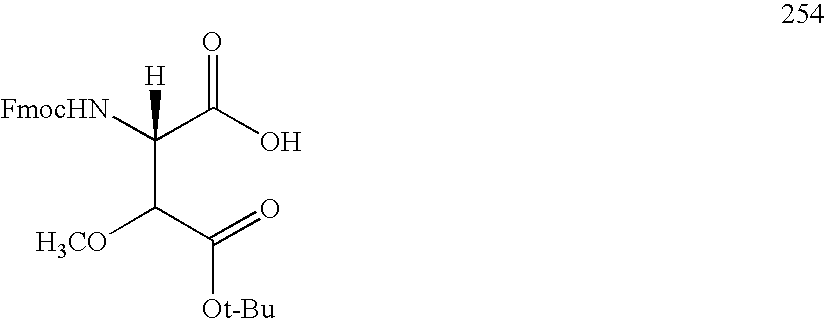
C(C(C(=O)[Ot-Bu])[H3CO])([FmocHN])(C(O)=O)[H]
